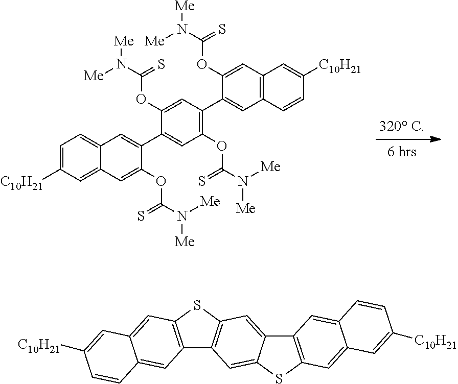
C1=C2C(=CC=C1[C10H21])C=C(C1=CC(OC(N([Me])[Me])=S)=C(C3=CC4=C(C=C3OC(N([Me])[Me])=S)C=C([C10H21])C=C4)C=C1OC(N([Me])[Me])=S)C(OC(N([Me])[Me])=S)=C2.C12=C(SC3=C1C=C1C(=C3)C3=C(S1)C=C1C(=C3)C=CC([C10H21])=C1)C=C1C(=C2)C=CC([C10H21])=C1
